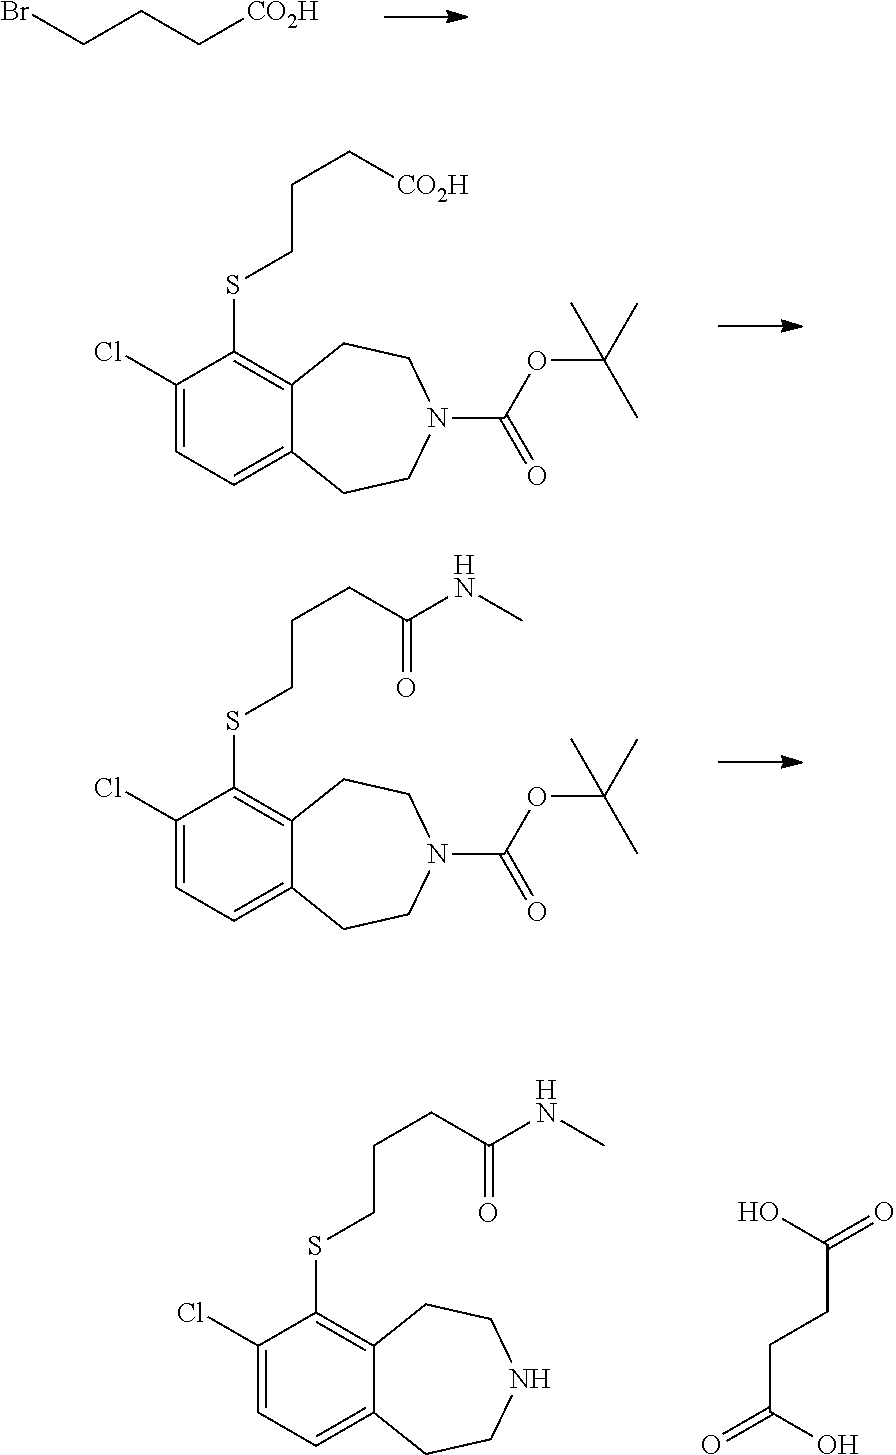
C(CCC(=O)O)(=O)O.C(CCCSC1=C2C(=CC=C1Cl)CCNCC2)(=O)NC.C(CCBr)[CO2H].[CO2H]CCCSC1=C2C(=CC=C1Cl)CCN(C(OC(C)(C)C)=O)CC2.C(CCSC1=C2C(=CC=C1Cl)CCN(C(OC(C)(C)C)=O)CC2)C(=O)NC
